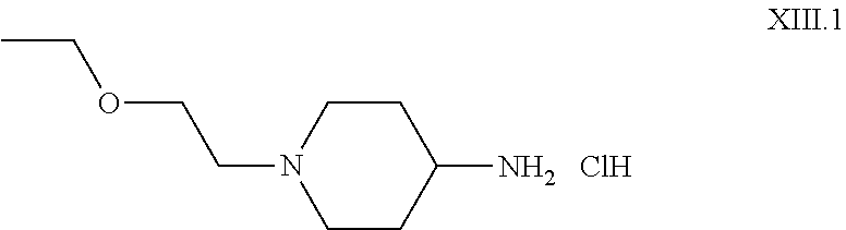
C1CN(CCOCC)CCC1[NH2   ClH]
